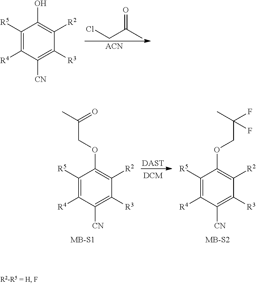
C1([R5])=C([R4])C([CN])=C([R3])C([R2])=C1O.C(Cl)C(C)=O.[ACN].[DAST].C1([R5])=C([R4])C([CN])=C([R3])C([R2])=C1OCC(C)=O.C1([R5])=C([R4])C([CN])=C([R3])C([R2])=C1OCC(F)(C)F
